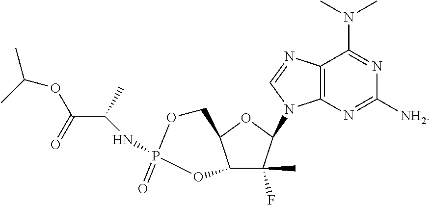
C1(C)(F)C(N2C3=C(C(N(C)C)=NC([NH2])=N3)N=C2)OC2C1OP(=O)(NC(C(OC(C)C)=O)C)OC2
